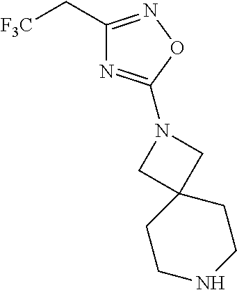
[F3C]CC1=NOC(N2CC3(C2)CCNCC3)=N1
